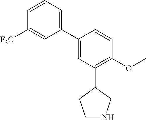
C1(C2=CC(C3CCNC3)=C(OC)C=C2)=CC=CC([F3C])=C1
